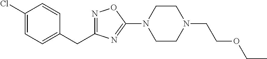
N1=C(CC2=CC=C(Cl)C=C2)N=C(N2CCN(CCOCC)CC2)O1
